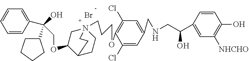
Br.C1=CC(C(O)(C2CCCC2)COC2C3CCN(CCCOC4=C(Cl)C=C(CNCC(C5=CC([NHCHO])=C(O)C=C5)O)C=C4Cl)(C2)CC3)=CC=C1
